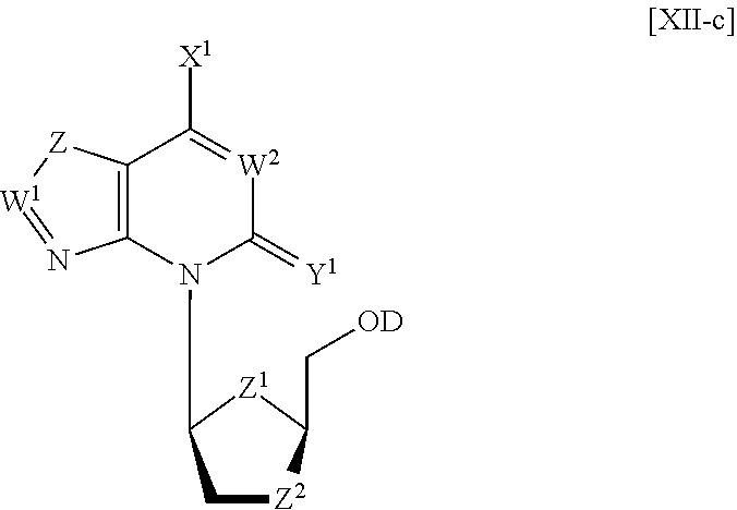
C12=C([Z][W1]=N1)C([X1])=[W2]C(=[Y1])N2C1C[Z2]C(C[OD])[Z1]1
